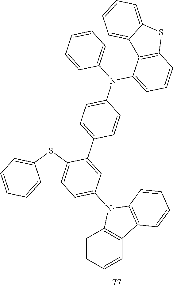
C12=CC=CC=C1SC1=C2C=C(N2C3=C(C=CC=C3)C3=C2C=CC=C3)C=C1C1=CC=C(N(C2=CC=CC3=C2C2=CC=CC=C2S3)C2=CC=CC=C2)C=C1
